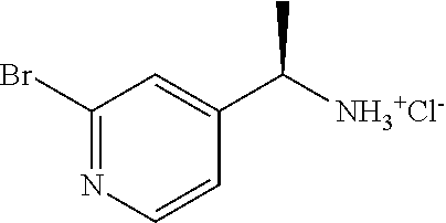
C1(Br)=NC=CC(C([NH3+Cl-])C)=C1
